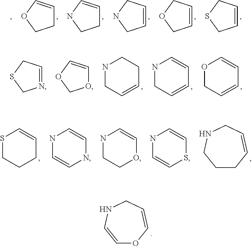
N1=CCSC1.O1C=COC1.N1CC=CCC1.N1CC=CC=C1.O1CC=CC=C1.S1CCCC=C1.N1C=CNC=C1.N1CCOC=C1.N1C=CSC=C1.C1CC=CCNC1.C1=CNCC=CO1.C1C=COC1.C1C=CNC1.C1=CCNC1.C1=CCOC1.C1=CCSC1
